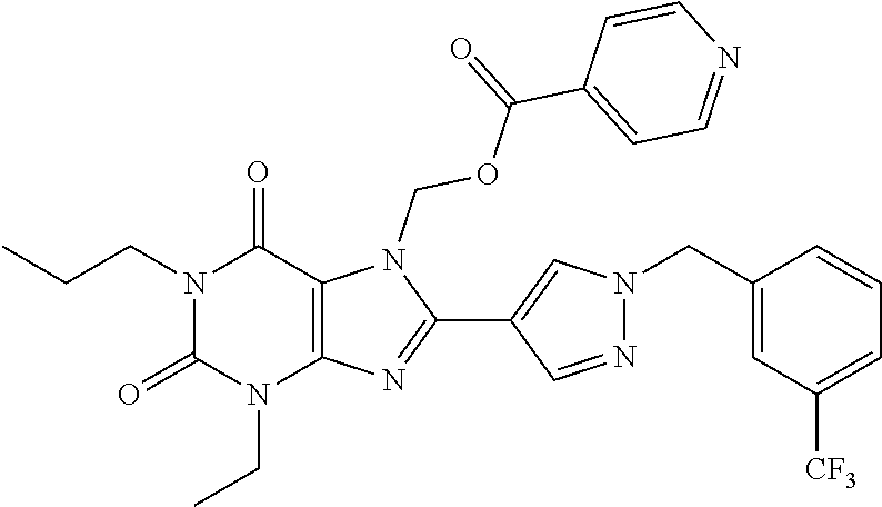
N1(CCC)C(=O)N(CC)C2=C(C1=O)N(COC(C1=CC=NC=C1)=O)C(C1=CN(CC3=CC([CF3])=CC=C3)N=C1)=N2
